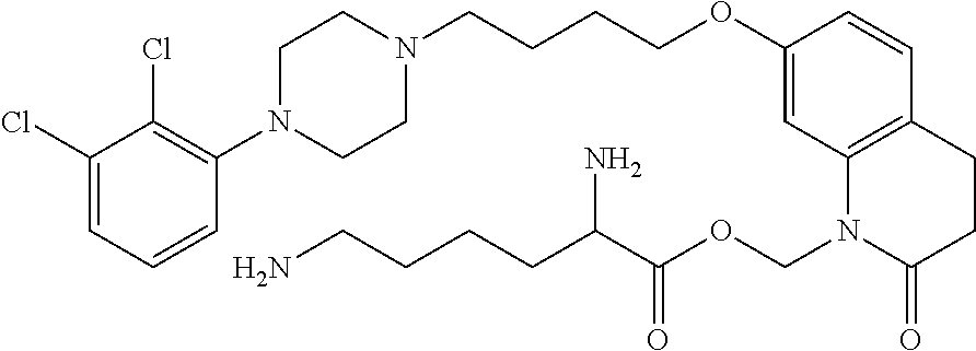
C1=C(Cl)C(Cl)=C(N2CCN(CCCCOC3=CC4=C(C=C3)CCC(=O)N4COC(C(CCCCN)N)=O)CC2)C=C1
